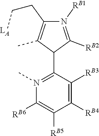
C(C1=C(C)C(C2=N(C)C([RB6])=C([RB5])C([RB4])=C2[RB3])C([RB2])=N1[RB1])C[LA]
